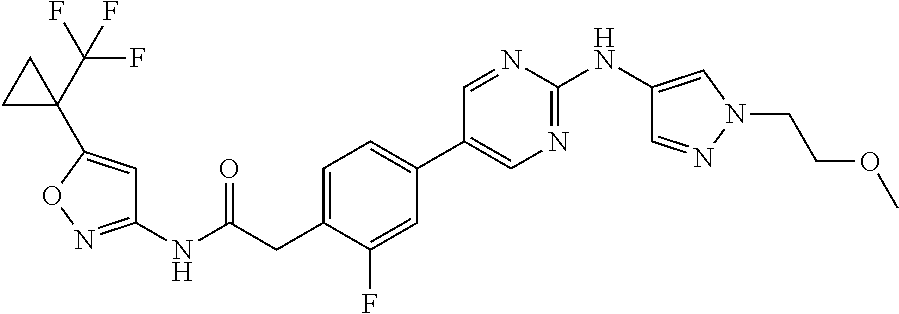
C1=C(CC(NC2=NOC(C3(C(F)(F)F)CC3)=C2)=O)C(F)=CC(C2=CN=C(NC3=CN(CCOC)N=C3)N=C2)=C1
